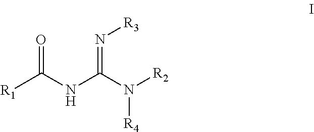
[R1]C(NC(N([R2])[R4])=N[R3])=O
